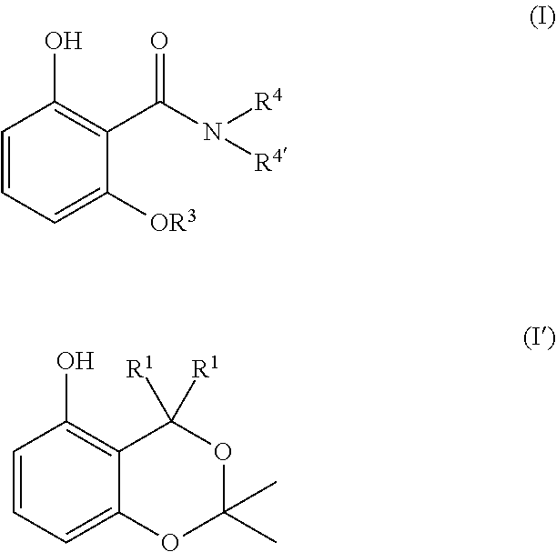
OC1=C(C(N([R4])[R4])=O)C([OR3])=CC=C1.OC1=C2C(=CC=C1)OC(C)(C)OC2([R1])[R1]
